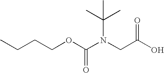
C(CCOC(N(CC(O)=O)C(C)(C)C)=O)C
